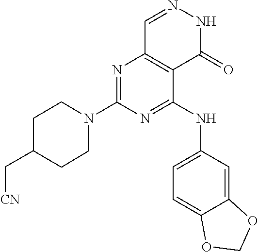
N1=C(N2CCC(C[CN])CC2)N=C(NC2=CC=C3C(=C2)OCO3)C2=C1C=NNC2=O
